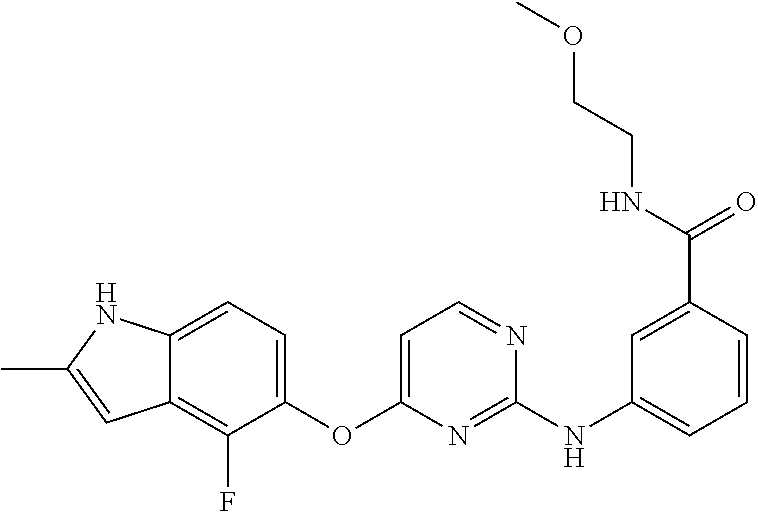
C12=CC=C(OC3=CC=NC(NC4=CC=CC(C(NCCOC)=O)=C4)=N3)C(F)=C1C=C(C)N2
